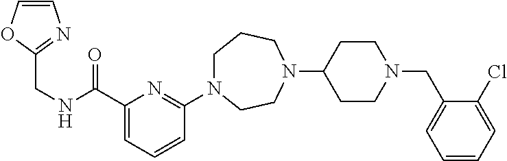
C1N(C2=NC(C(NCC3=NC=CO3)=O)=CC=C2)CCN(C2CCN(CC3=CC=CC=C3Cl)CC2)CC1
